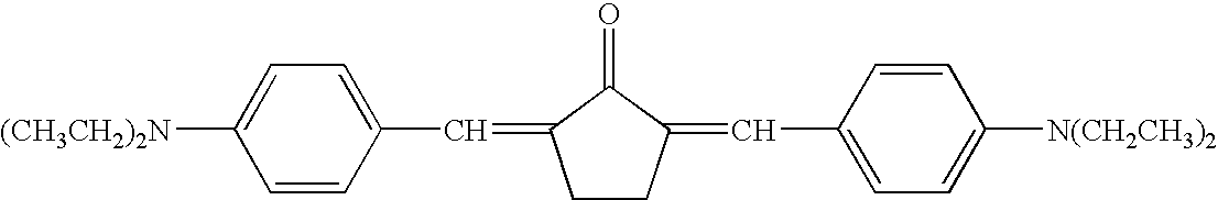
C1CC(=CC2=CC=C([N(CH2CH3)2])C=C2)C(=O)C1=CC1=CC=C([(CH3CH2)2N])C=C1
